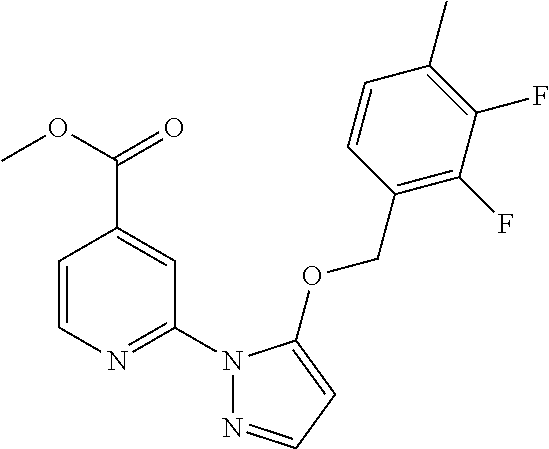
N1(C2=NC=CC(C(=O)OC)=C2)N=CC=C1OCC1=C(F)C(F)=C(C)C=C1
